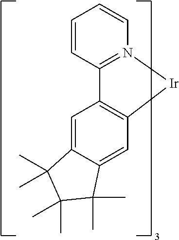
C12=C([Ir]N3=C1C=CC=C3)C=C1C(=C2)C(C)(C)C(C)(C)C1(C)C
